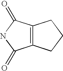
C12=C(C(=O)NC1=O)CCC2
